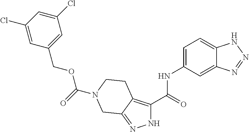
C1=C2C(=CC=C1NC(C1=C3C(=NN1)CN(C(OCC1=CC(Cl)=CC(Cl)=C1)=O)CC3)=O)NN=N2
